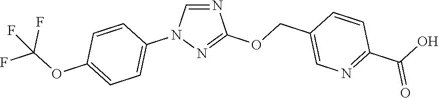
N1=CN(C2=CC=C(OC(F)(F)F)C=C2)N=C1OCC1=CN=C(C(=O)O)C=C1
